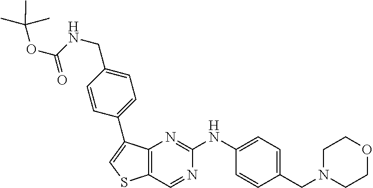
C1=C(NC2=NC3=C(C=N2)SC=C3C2=CC=C(CNC(OC(C)(C)C)=O)C=C2)C=CC(CN2CCOCC2)=C1
